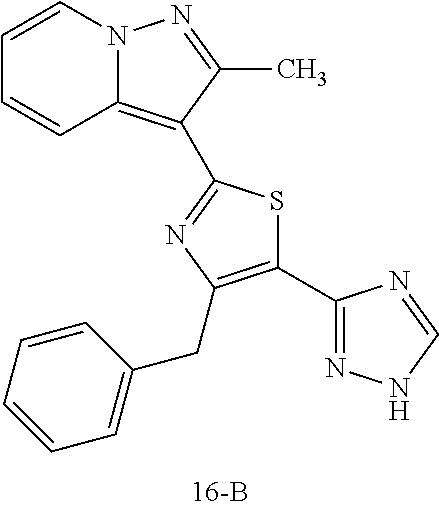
C1=CC2=C(C3=NC(CC4=CC=CC=C4)=C(C4=NNC=N4)S3)C(C)=NN2C=C1
